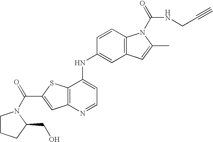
C12=C(C(NC3=CC4=C(C=C3)N(C(=O)NCC#C)C(C)=C4)=CC=N1)SC(C(=O)N1CCCC1CO)=C2
